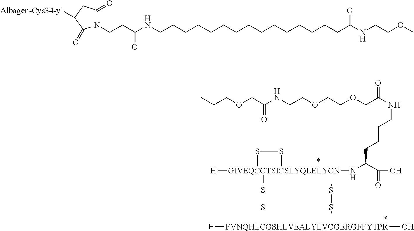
CCCOCC(NCCOCCOCC(NCCCCC(N[GIVEQCCTSICSLYQLELYCN]12([H])(SS1)SS[FVNQHLCGSHLVEALYLVCGERGFFYTPR]([H])(O)SS2)C(=O)O)=O)=O.C(CCCCCCCCCC(NCCOC)=O)CCCCCNC(CCN1C(=O)CC([Albagen-Cys34-yl])C1=O)=O
